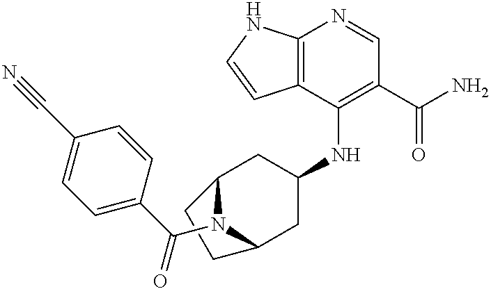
C12=C(C(NC3CC4N(C(C5=CC=C(C#N)C=C5)=O)C(C3)CC4)=C(C(N)=O)C=N1)C=CN2
